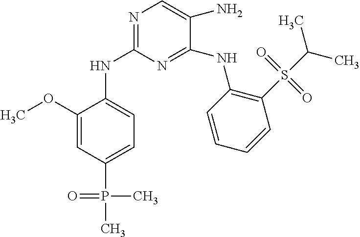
N1=C(NC2=CC=C(P(=O)(C)C)C=C2OC)N=C(NC2=C(S(C(C)C)(=O)=O)C=CC=C2)C(N)=C1
